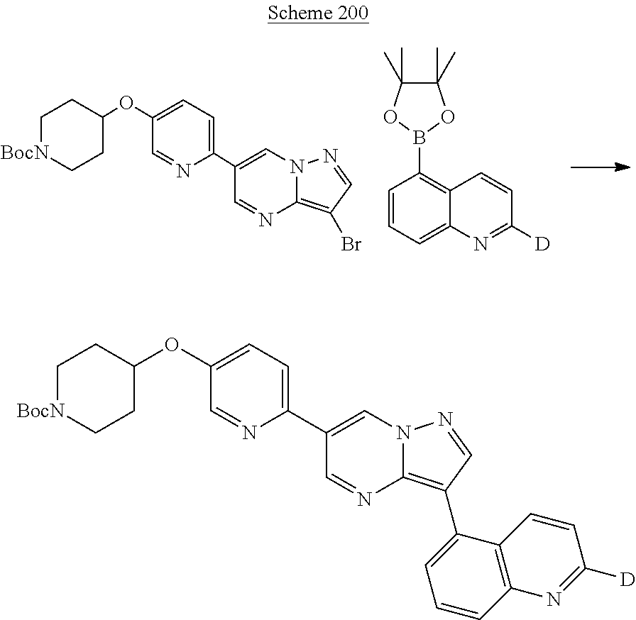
C1[BocN]CCC(OC2=CC=C(C3=CN4C(=C(Br)C=N4)N=C3)N=C2)C1.C1=CC=C2C(=C1B1OC(C)(C)C(C)(C)O1)C=CC([D])=N2.C1[BocN]CCC(OC2=CC=C(C3=CN4C(=C(C5=CC=CC6=C5C=CC([D])=N6)C=N4)N=C3)N=C2)C1
